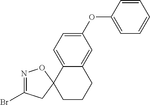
N1=C(Br)CC2(O1)CCCC1=CC(OC3=CC=CC=C3)=CC=C21
